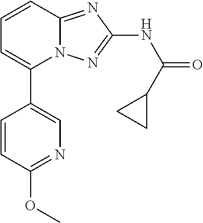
C1=CC(OC)=NC=C1C1=CC=CC2=NC(NC(=O)C3CC3)=NN12
